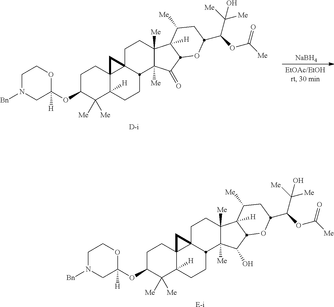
C1COC(OC2C([Me])([Me])C3([H])C4(CC2)C2(CCC5([Me])C([Me])(C(=O)C6C5([H])C([Me])CC(C(C([Me])([Me])O)OC([Me])=O)O6)C2CC3)C4)([H])CN1[Bn].[D-i].[NaBH4].[E-i].C1COC(OC2C([Me])([Me])C3([H])C4(CC2)C2(CCC5([Me])C([Me])(C(O)C6C5([H])C([Me])CC(C(C([Me])([Me])O)OC([Me])=O)O6)C2CC3)C4)([H])CN1[Bn]
